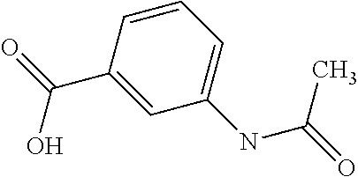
C1(C(=O)O)=CC(NC(=O)C)=CC=C1
